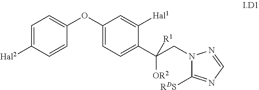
C1=C([Hal2])C=CC(OC2=CC=C(C(CN3C([RDS])=NC=N3)([R1])[OR2])C([Hal1])=C2)=C1
